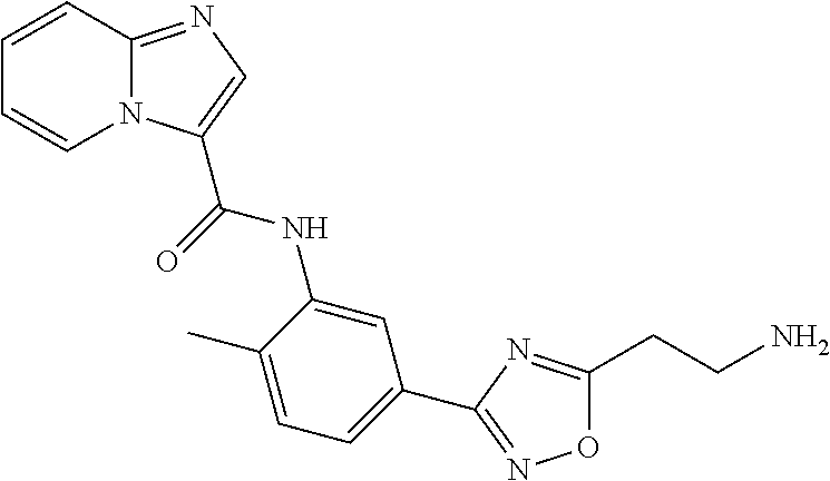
N12C(=NC=C1C(=O)NC1=CC(C3=NOC(CCN)=N3)=CC=C1C)C=CC=C2
